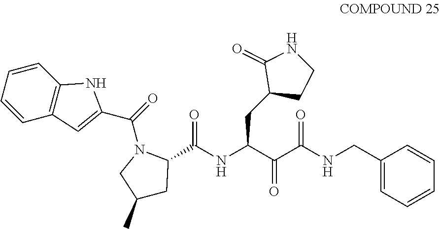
C1=CC=CC2=C1C=C(C(=O)N1CC(C)CC1C(NC(C(C(NCC1=CC=CC=C1)=O)=O)CC1CCNC1=O)=O)N2
